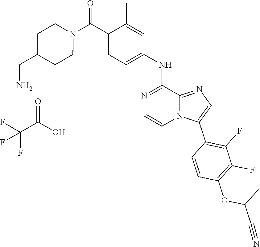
N1(C(C2=CC=C(NC3=NC=CN4C3=NC=C4C3=C(F)C(F)=C(OC(C#N)C)C=C3)C=C2C)=O)CCC(CN)CC1.O=C(O)C(F)(F)F
